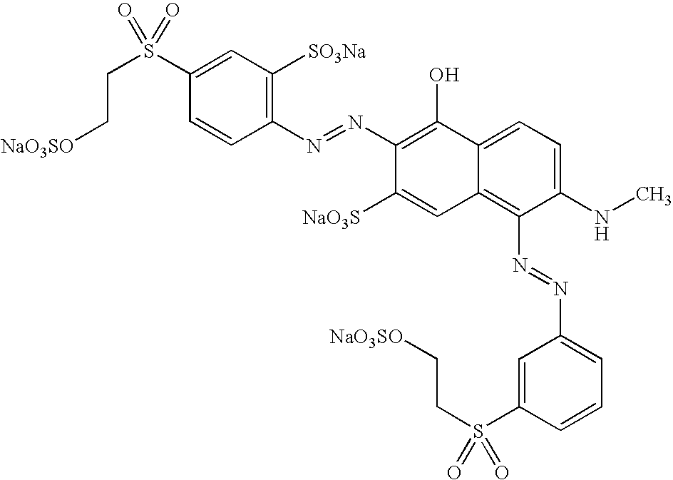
C1(S(CC[NaO3SO])(=O)=O)=CC([SO3Na])=C(N=NC2=C(O)C3=CC=C(NC)C(N=NC4=CC=CC(S(CC[NaO3SO])(=O)=O)=C4)=C3C=C2[NaO3S])C=C1
